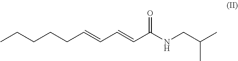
C(CCC=CC=CC(NCC(C)C)=O)CC
